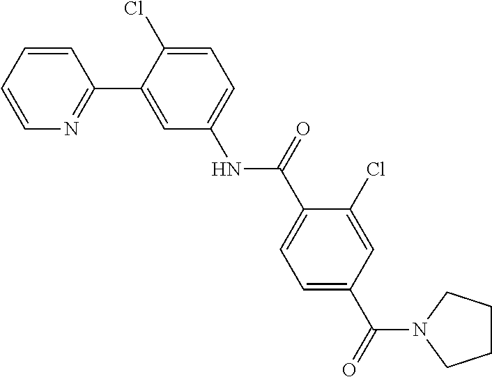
C1=CC=CN=C1C1=CC(NC(C2=CC=C(C(=O)N3CCCC3)C=C2Cl)=O)=CC=C1Cl
